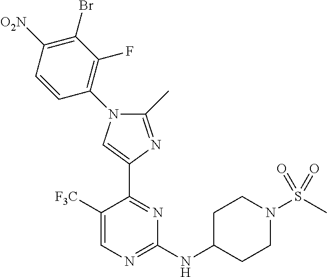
C1(NC2CCN(S(C)(=O)=O)CC2)=NC=C([F3C])C(C2=CN(C3=C(F)C(Br)=C([O2N])C=C3)C(C)=N2)=N1
